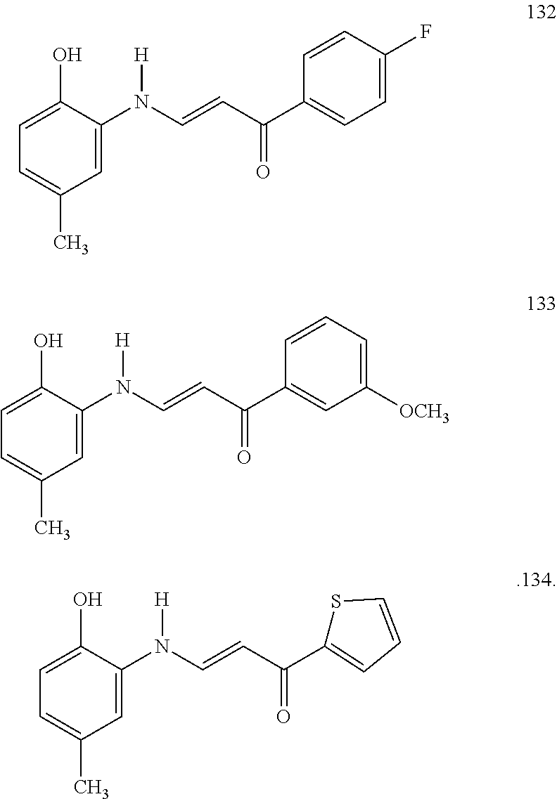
C1=C(N(C=CC(C2=CC=C(F)C=C2)=O)[H])C(O)=CC=C1C.C1=C(N(C=CC(C2=CC([OCH3])=CC=C2)=O)[H])C(O)=CC=C1C.C1=C(N(C=CC(C2=CC=CS2)=O)[H])C(O)=CC=C1C
